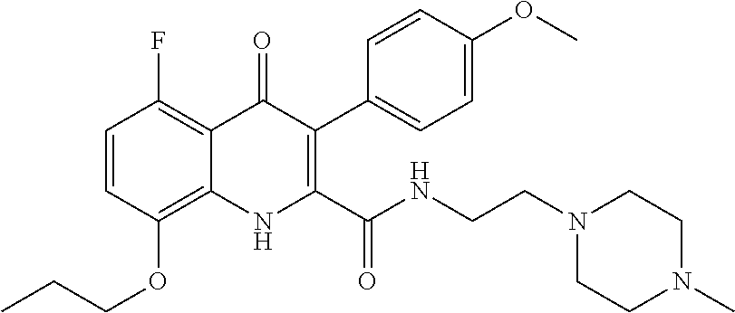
C1=CC(OCCC)=C2C(=C1F)C(=O)C(C1=CC=C(OC)C=C1)=C(C(=O)NCCN1CCN(C)CC1)N2
